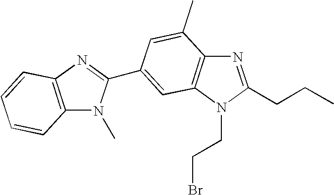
C12=C(N=C(C3=CC4=C(C(C)=C3)N=C(CCC)N4CCBr)N1C)C=CC=C2
